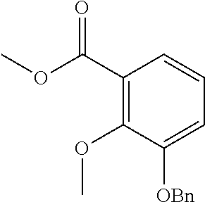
C1(C(OC)=O)=C(OC)C([OBn])=CC=C1
